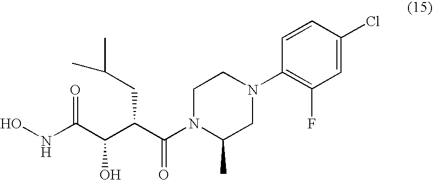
ONC(C(C(C(N1C(C)CN(C2=C(F)C=C(Cl)C=C2)CC1)=O)CC(C)C)O)=O
